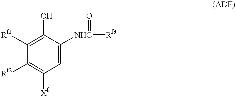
C1([Rf1])=C(O)C([NHC]([Rf3])=O)=CC([Xf])=C1[Rf2]
